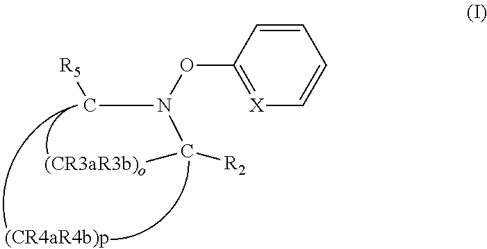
C1=CC(ON(C[R5])C([(CR3aR3b)o])[R2])=[X]C=C1
